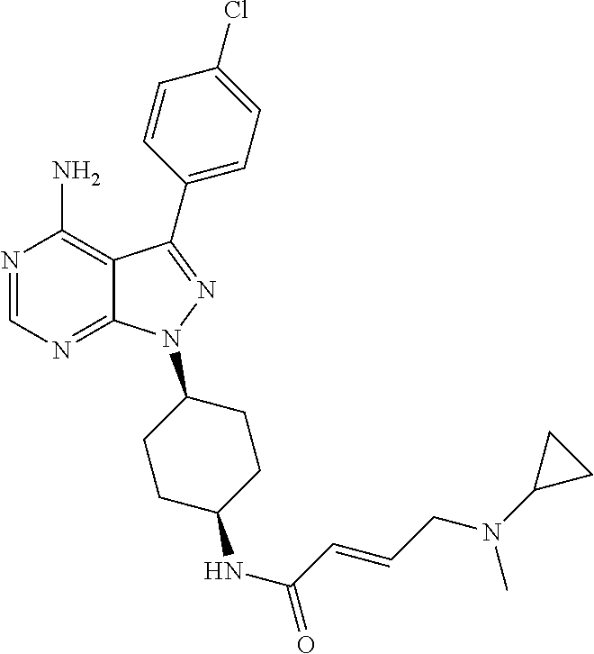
N1=CN=C2C(=C1N)C(C1=CC=C(Cl)C=C1)=NN2C1CCC(NC(C=CCN(C2CC2)C)=O)CC1
